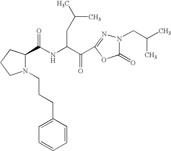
N(C(C(C1=NN(CC(C)C)C(=O)O1)=O)CC(C)C)C(=O)C1N(CCCC2=CC=CC=C2)CCC1
